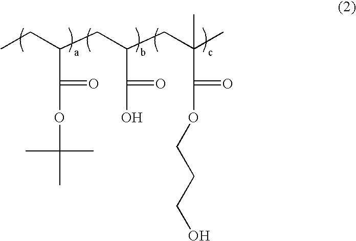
CCC(CC(CC(C)(C)C(=O)OCCCO)C(=O)O)C(=O)OC(C)(C)C
